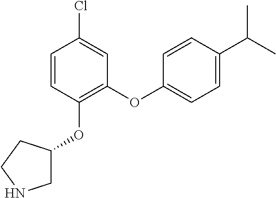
C1(OC2=C(OC3CNCC3)C=CC(Cl)=C2)=CC=C(C(C)C)C=C1
